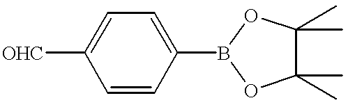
[OHC]C1=CC=C(B2OC(C)(C)C(C)(C)O2)C=C1
